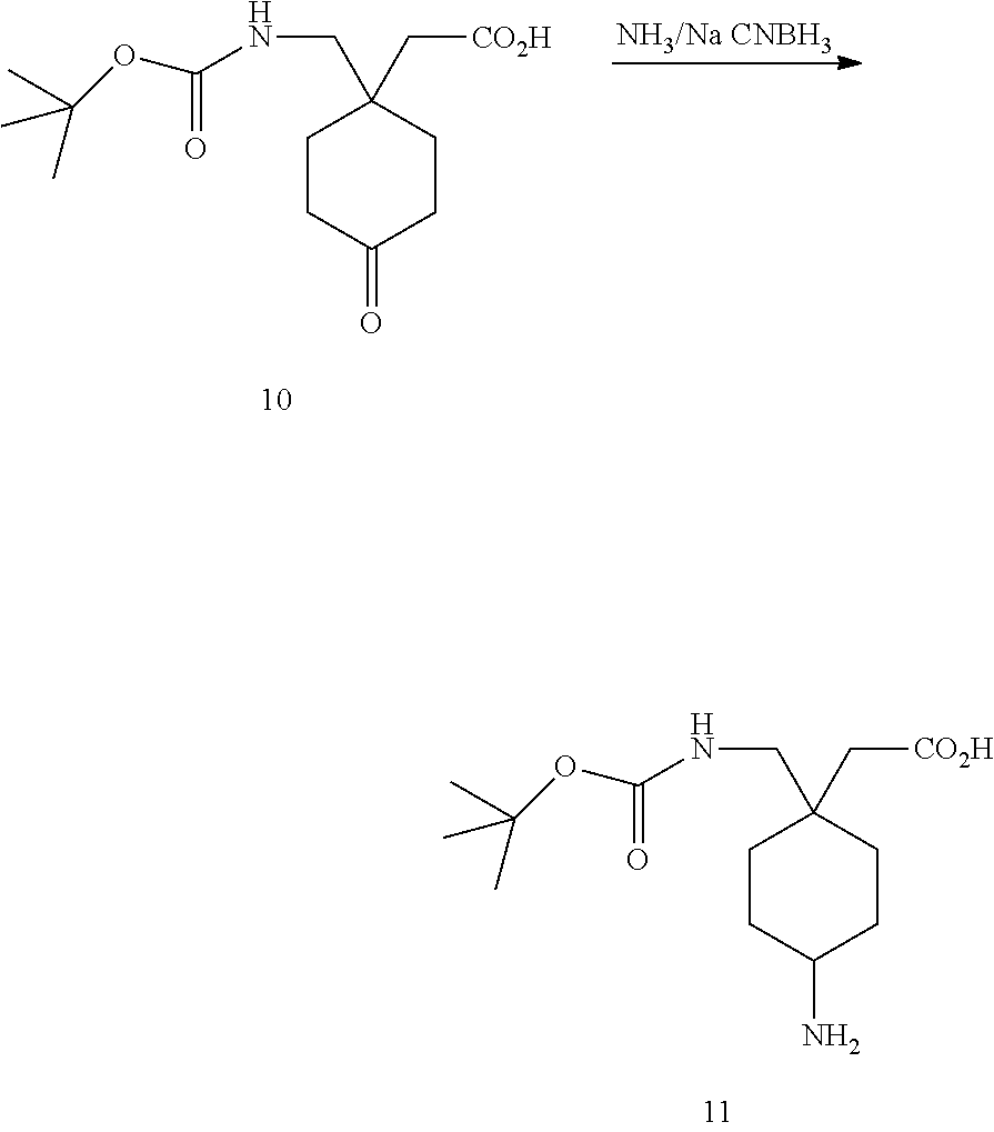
[NH3/Na CNBH3].C1CC(=O)CCC1(CNC(OC(C)(C)C)=O)C[CO2H].C1CC(N)CCC1(CNC(OC(C)(C)C)=O)C[CO2H]
